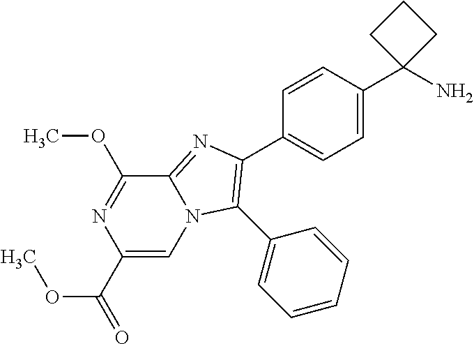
C1(C(=O)OC)=CN2C(=NC(C3=CC=C(C4(N)CCC4)C=C3)=C2C2=CC=CC=C2)C(OC)=N1
